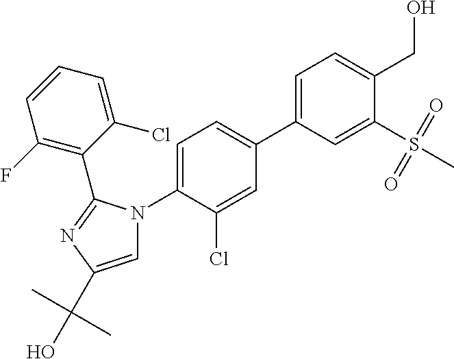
C1=C(C2=CC=C(N3C=C(C(C)(C)O)N=C3C3=C(F)C=CC=C3Cl)C(Cl)=C2)C=C(S(=O)(=O)C)C(CO)=C1
